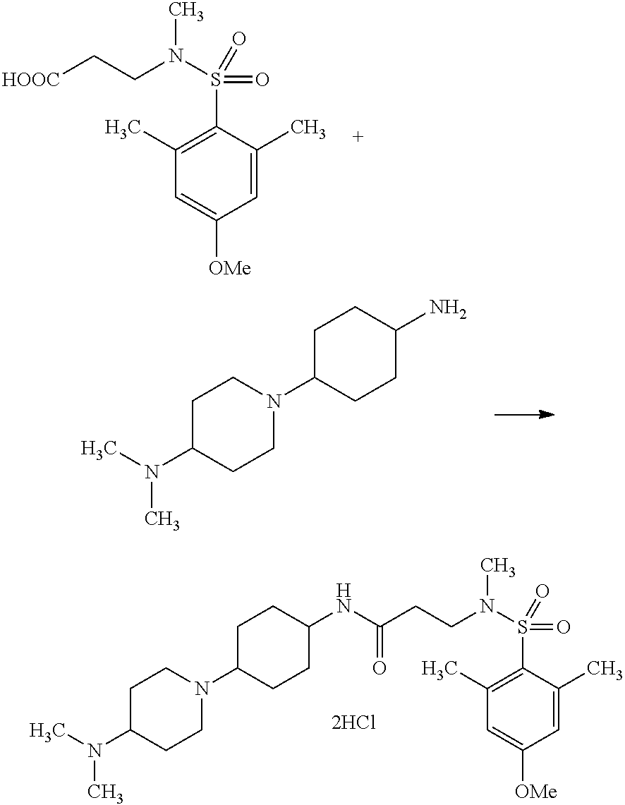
C1(C)=C(S(N(CCC(NC2CCC(N3CCC(N(C)C)CC3)CC2)=O)C)(=O)=O)C(C)=CC([OMe])=C1.C1(C)=C(S(N(CC[HOOC])C)(=O)=O)C(C)=CC([OMe])=C1.C1C(N(C)C)CCN(C2CCC(N)CC2)C1
